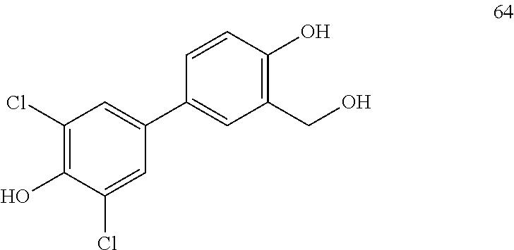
C1(Cl)=C(O)C(Cl)=CC(C2=CC(CO)=C(O)C=C2)=C1
